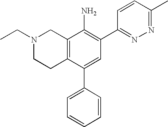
N1(CC)CCC2=C(C1)C(N)=C(C1=NN=C(C)C=C1)C=C2C1=CC=CC=C1
